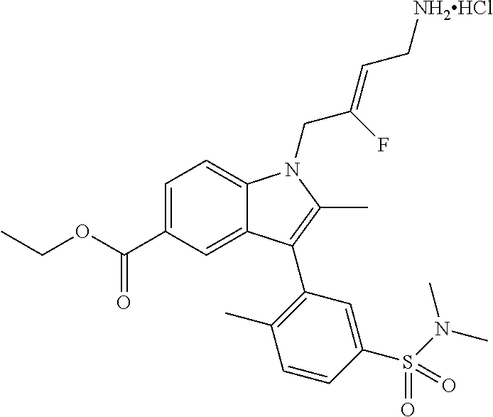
CCOC(C1=CC=C2C(=C1)C(C1=C(C)C=CC(S(N(C)C)(=O)=O)=C1)=C(C)N2CC(=CC[NH2HCl])F)=O
